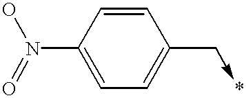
C1=C(N(=O)O)C=CC(C->*)=C1
